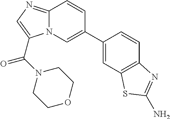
C12=NC=C(C(N3CCOCC3)=O)N1C=C(C1=CC3=C(C=C1)N=C(N)S3)C=C2
